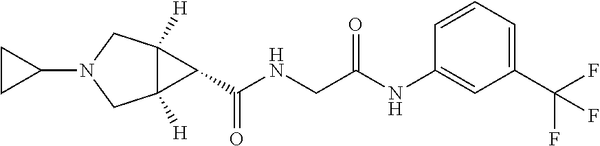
C12([H])C([H])(CN(C3CC3)C1)C2C(NCC(NC1=CC(C(F)(F)F)=CC=C1)=O)=O
